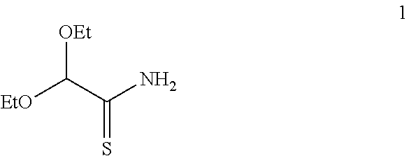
C(=S)(N)C([EtO])[OEt]
